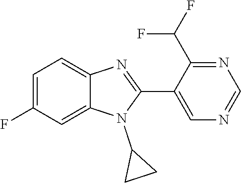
C1=C(F)C=C2C(=C1)N=C(C1=CN=CN=C1C(F)F)N2C1CC1
